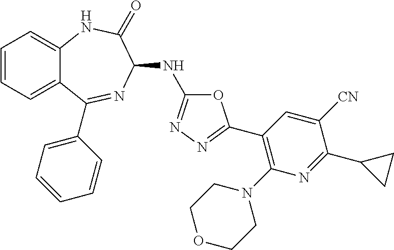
C1OCCN(C2=C(C3=NN=C(NC4N=C(C5=CC=CC=C5)C5=CC=CC=C5NC4=O)O3)C=C([CN])C(C3CC3)=N2)C1
